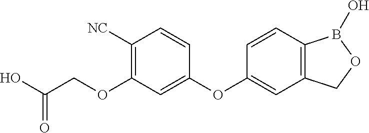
C1([NC])=C(OCC(O)=O)C=C(OC2=CC3=C(C=C2)B(O)OC3)C=C1
